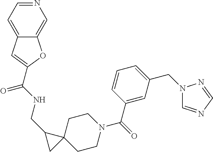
C(NCC1CC12CCN(C(C1=CC(CN3C=NC=N3)=CC=C1)=O)CC2)(=O)C1=CC2=CC=NC=C2O1
